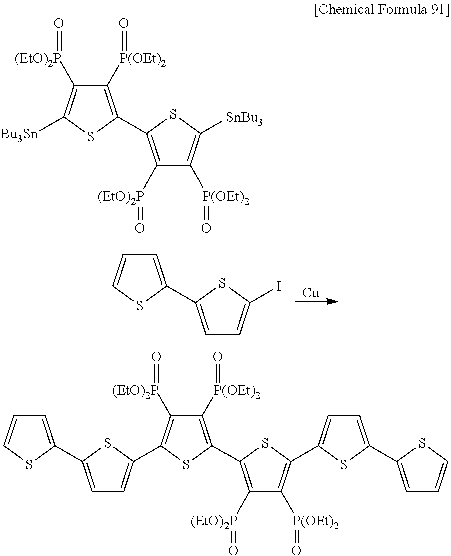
C1([P(OEt)2]=O)=C(C2=C([(EtO)2P]=O)C([P(OEt)2]=O)=C([SnBu3])S2)SC([Bu3Sn])=C1[(EtO)2P]=O.[Cu].C1=C(C2=CC=C(I)S2)SC=C1.C1([P(OEt)2]=O)=C(C2=C([(EtO)2P]=O)C([P(OEt)2]=O)=C(C3=CC=C(C4=CC=CS4)S3)S2)SC(C2=CC=C(C3=CC=CS3)S2)=C1[(EtO)2P]=O
